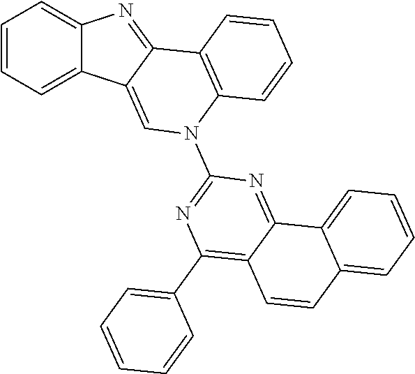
C1=CC=C2C(=C1)N=C1C2=CN(C2=NC(C3=CC=CC=C3)=C3C(=N2)C2=CC=CC=C2C=C3)C2=C1C=CC=C2
